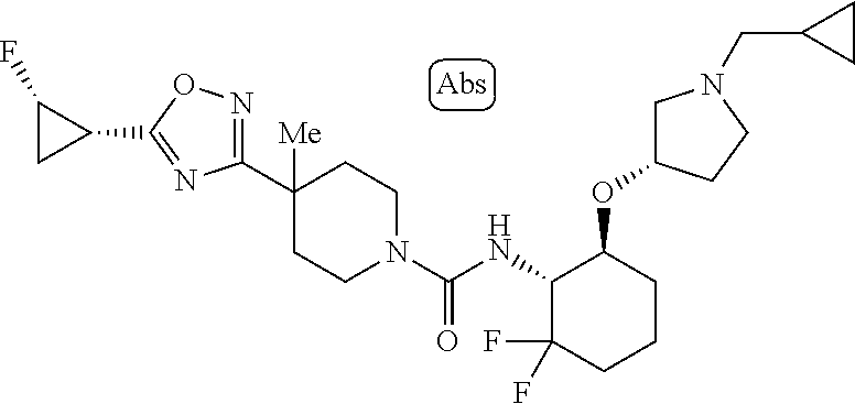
C1(C2([Me])CCN(C(NC3C(F)(F)CCCC3OC3CN(CC4CC4)CC3)=O)CC2)=NOC(C2CC2F)=N1
